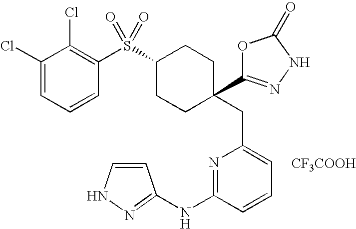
[CF3COOH].C(C1=CC=CC(NC2=NNC=C2)=N1)C1(C2=NNC(=O)O2)CCC(S(C2=C(Cl)C(Cl)=CC=C2)(=O)=O)CC1
